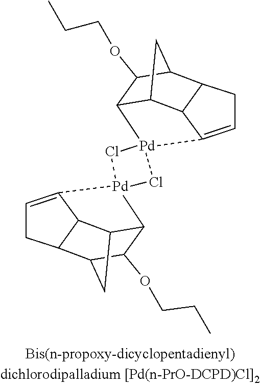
C12C3C4C(C(C1OCCC)C3)CC=C4[Pd]21Cl[Pd]2(C3C4C5C(C(C3OCCC)C4)CC=C52)Cl1
